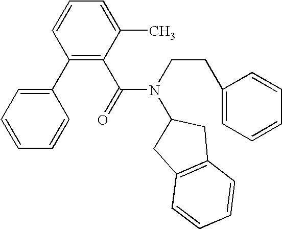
C1(C2=CC=CC=C2)=C(C(N(CCC2=CC=CC=C2)C2CC3=C(C2)C=CC=C3)=O)C(C)=CC=C1
